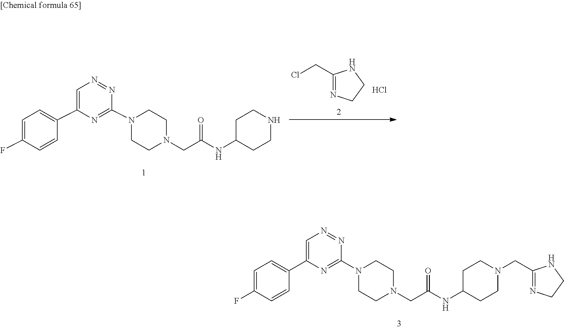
C1=C(F)C=CC(C2=CN=NC(N3CCN(CC(=O)NC4CCNCC4)CC3)=N2)=C1.C1(CCl)=NCCN1.Cl.C1=C(F)C=CC(C2=CN=NC(N3CCN(CC(=O)NC4CCN(CC5=NCCN5)CC4)CC3)=N2)=C1
